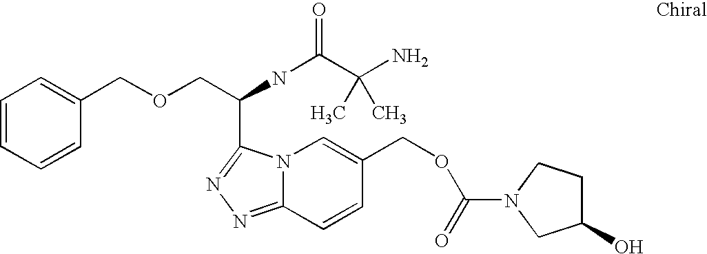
C12=NN=C(C(COCC3=CC=CC=C3)NC(C(N)(C)C)=O)N1C=C(COC(=O)N1CCC(O)C1)C=C2
